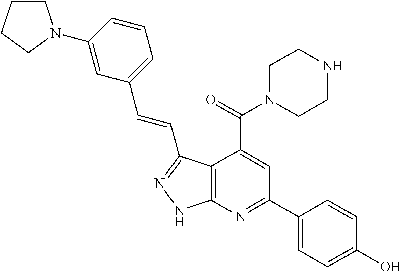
C1=CC(N2CCCC2)=CC(C=CC2=NNC3=C2C(C(=O)N2CCNCC2)=CC(C2=CC=C(O)C=C2)=N3)=C1
